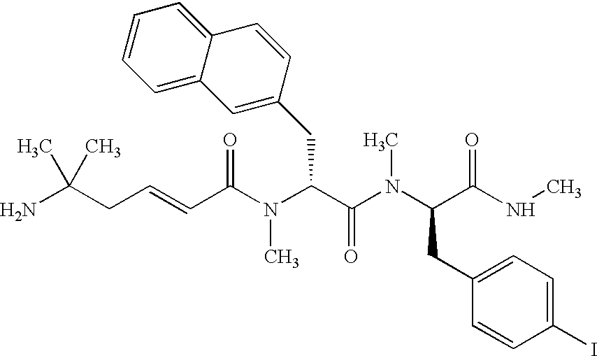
NC(CC=CC(N(C(C(N(C(C(NC)=O)CC1=CC=C(I)C=C1)C)=O)CC1=CC2=CC=CC=C2C=C1)C)=O)(C)C
